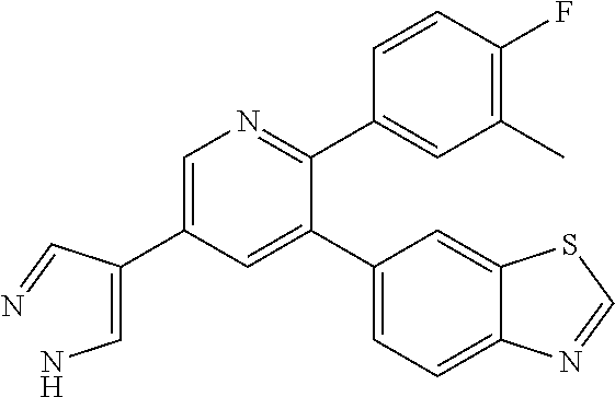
C1(C(=CN)C=N)=CN=C(C2=CC(C)=C(F)C=C2)C(C2=CC=C3C(=C2)SC=N3)=C1
